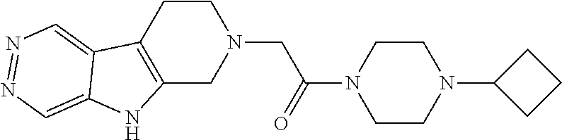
C1CC2=C(CN1CC(N1CCN(C3CCC3)CC1)=O)NC1=CN=NC=C21
